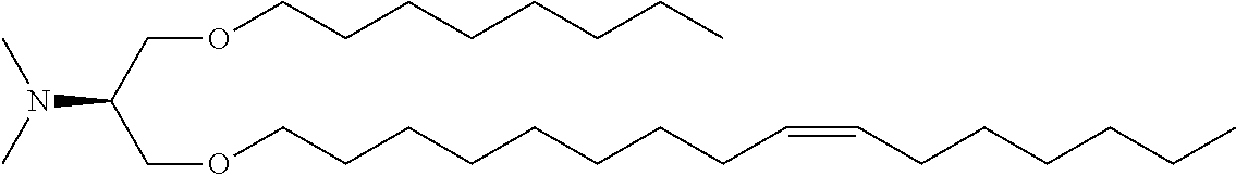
CN(C)C(COCCCCCCCC)COCCCCCCCCC=CCCCCCC
